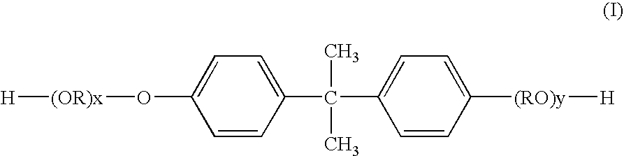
[H][(OR)x]OC1=CC=C(C(C2=CC=C([(RO)y][H])C=C2)(C)C)C=C1
